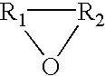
[R2]1[R1]O1
